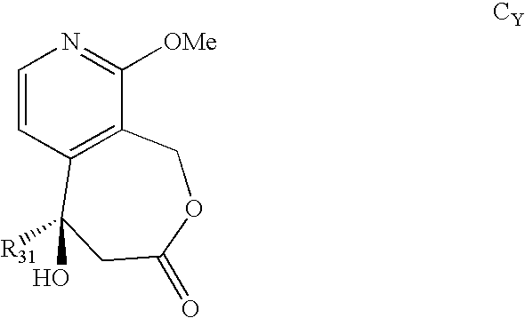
C1=CC2=C(C([OMe])=N1)COC(=O)CC2(O)[R31]
